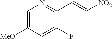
C1=C([MeO])C=C(F)C(C=C[NO2])=N1
